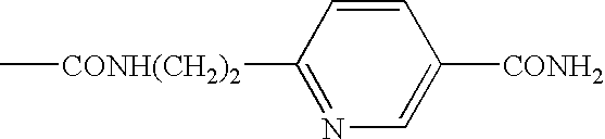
C[CONH(CH2)2]C1=NC=C([CONH2])C=C1
